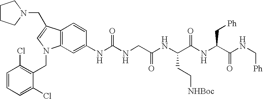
C1=CC=C(Cl)C(CN2C3=C(C=CC(NC(NCC(NC(C(NC(C(NC[Ph])=O)C[Ph])=O)CC[NHBoc])=O)=O)=C3)C(CN3CCCC3)=C2)=C1Cl
